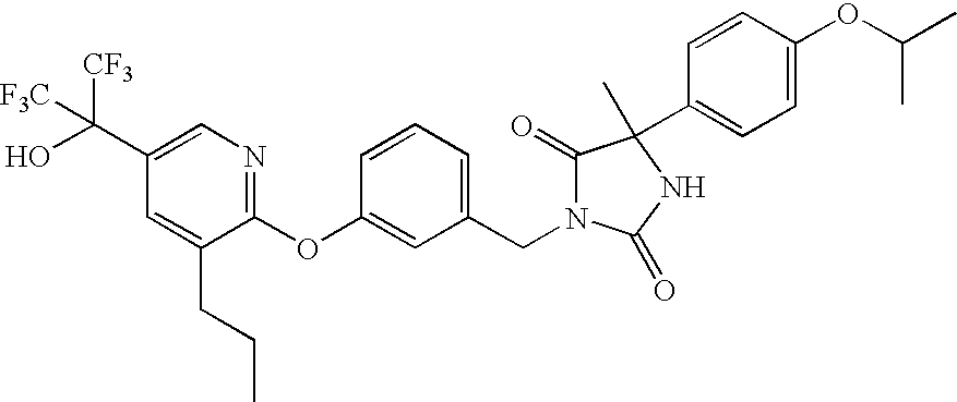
C1(OC2=CC(CN3C(=O)C(C)(C4=CC=C(OC(C)C)C=C4)NC3=O)=CC=C2)=NC=C(C(O)([CF3])[F3C])C=C1CCC
